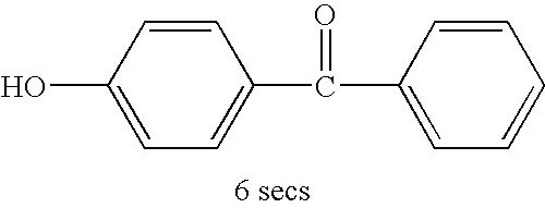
C1=CC(O)=CC=C1C(C1=CC=CC=C1)=O
